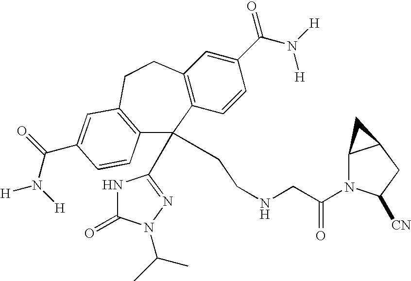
C12=C(C=CC(C(N([H])[H])=O)=C1)C(C1=NN(C(C)C)C(=O)N1)(CCNCC(N1C3C(CC1[CN])C3)=O)C1=C(CC2)C=C(C(N([H])[H])=O)C=C1
